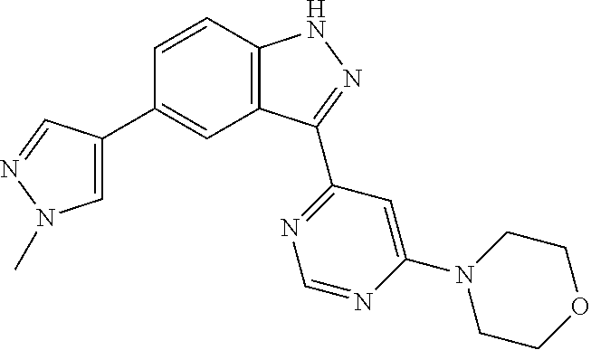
C1=C(C2=CC3=C(C=C2)NN=C3C2=NC=NC(N3CCOCC3)=C2)C=NN1C
